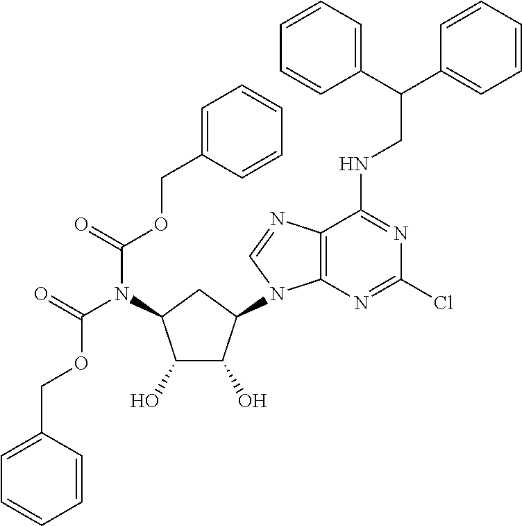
C1=CC(COC(N(C(=O)OCC2=CC=CC=C2)C2CC(N3C4=C(C(NCC(C5=CC=CC=C5)C5=CC=CC=C5)=NC(Cl)=N4)N=C3)C(O)C2O)=O)=CC=C1
